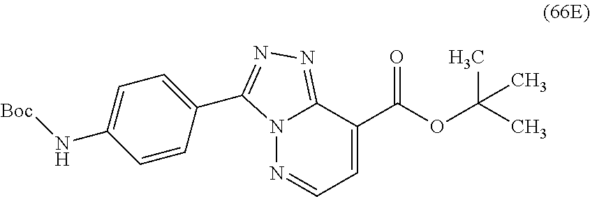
C12=NN=C(C3=CC=C(N[Boc])C=C3)N1N=CC=C2C(=O)OC(C)(C)C
